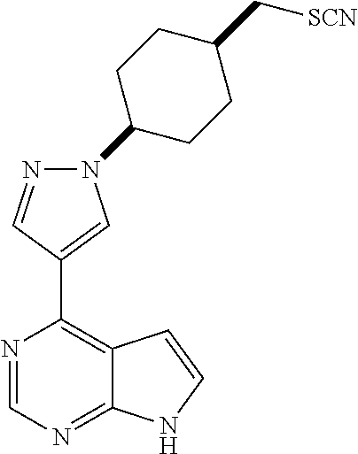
[SCN]CC1CCC(N2N=CC(C3=C4C(=NC=N3)NC=C4)=C2)CC1
